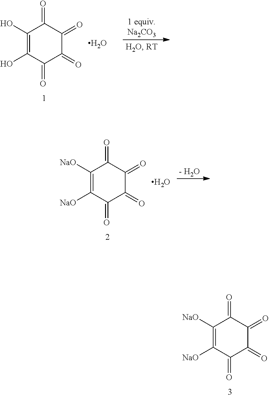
C1([NaO])=C([NaO])C(=O)C(=O)C(=O)C1=O.C1([NaO])=C([NaO])C(=O)C(=O)C(=O)C1=O.[- H2O].O.C1(O)=C(O)C(=O)C(=O)C(=O)C1=O.O
